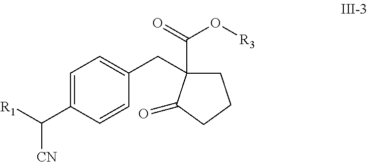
C1=C(C([CN])[R1])C=CC(CC2(C(=O)O[R3])CCCC2=O)=C1
